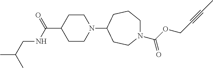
C1CN(C2CCN(C(OCC#CC)=O)CCC2)CCC1C(=O)NCC(C)C
